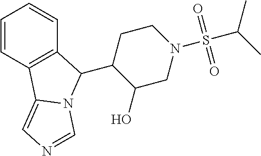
C1=CC2=C(C=C1)C(C1C(O)CN(S(C(C)C)(=O)=O)CC1)N1C2=CN=C1
